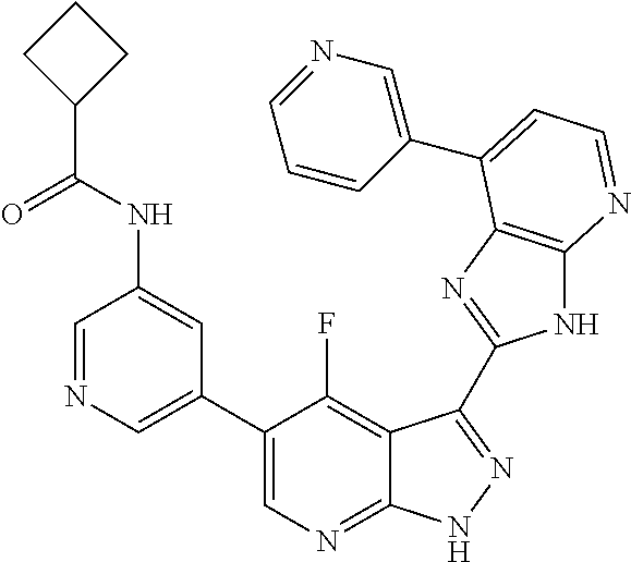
C1=NC=C(C2=CN=C3C(=C2F)C(C2=NC4=C(N2)N=CC=C4C2=CN=CC=C2)=NN3)C=C1NC(C1CCC1)=O
